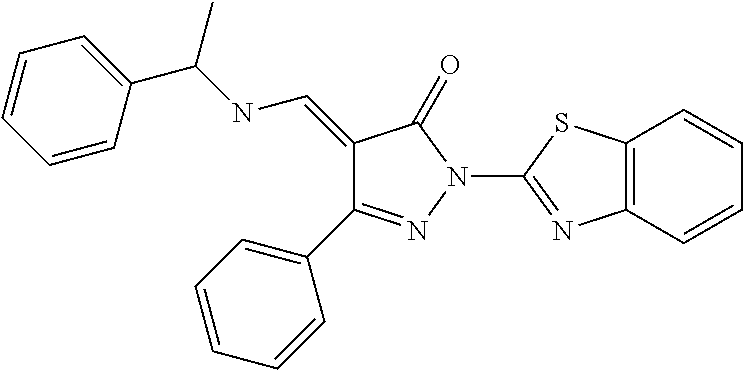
C12=C(C=CC=C1)SC(N1N=C(C3=CC=CC=C3)C(=CNC(C3=CC=CC=C3)C)C1=O)=N2
